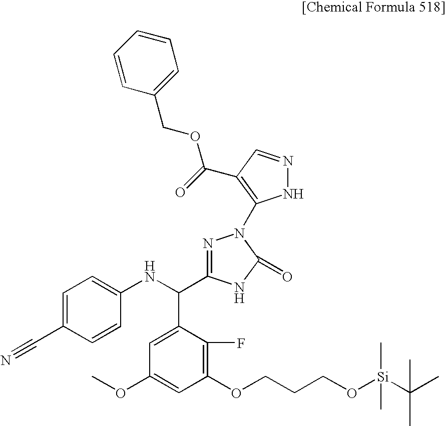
C1(OCCCO[Si](C(C)(C)C)(C)C)=C(F)C(C(NC2=CC=C(C#N)C=C2)C2=NN(C3=C(C(=O)OCC4=CC=CC=C4)C=NN3)C(=O)N2)=CC(OC)=C1
